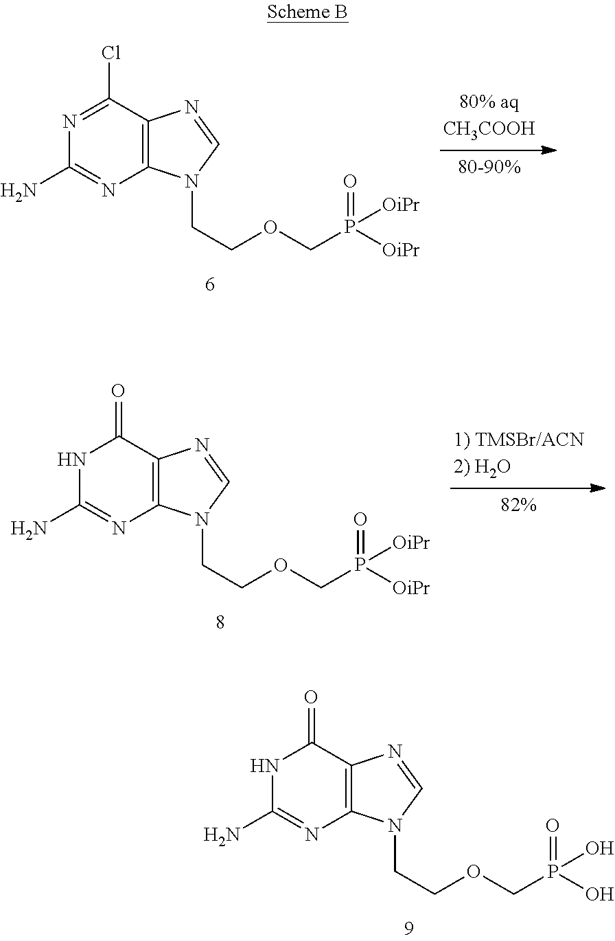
C12=C(C(Cl)=NC(N)=N1)N=CN2CCOCP([OiPr])(=O)[OiPr].C12=C(C(=O)NC(N)=N1)N=CN2CCOCP([OiPr])(=O)[OiPr].C12=C(C(=O)NC(N)=N1)N=CN2CCOCP(O)(=O)O
